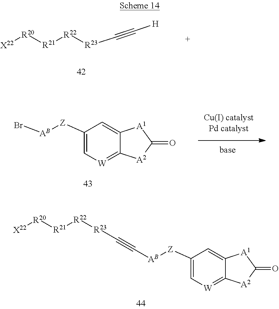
C1([Z][AB]Br)=C[W]=C2C(=C1)[A1]C(=O)[A2]2.C1([Z][AB]C#C[R23][R22][R21][R20][X22])=C[W]=C2C(=C1)[A1]C(=O)[A2]2.C([R23][R22][R21][R20][X22])#C[H]
